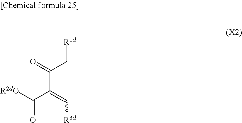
[R1d]CC(C(=C[R3d])C(=O)[R2dO])=O
